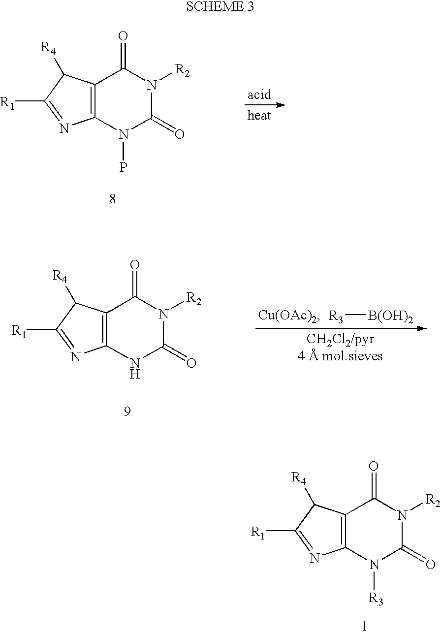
C12=C(N(P)C(=O)N([R2])C1=O)N=C([R1])C2[R4].C12=C(NC(=O)N([R2])C1=O)N=C([R1])C2[R4].[R3][B(OH)2].C12=C(N([R3])C(=O)N([R2])C1=O)N=C([R1])C2[R4]
